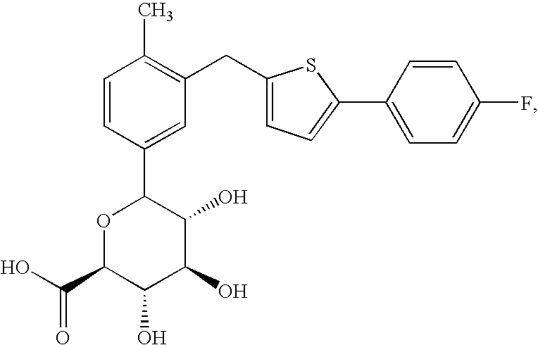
C1(CC2=C(C)C=CC(C3OC(C(O)=O)C(O)C(O)C3O)=C2)=CC=C(C2=CC=C(F)C=C2)S1
